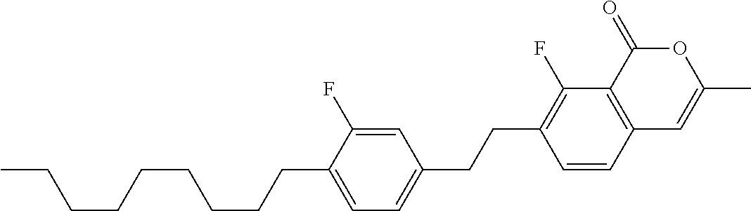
C12=C(C(=O)OC(C)=C1)C(F)=C(CCC1=CC=C(CCCCCCCCC)C(F)=C1)C=C2
